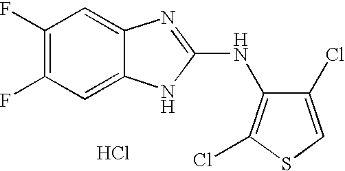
C1(F)=C(F)C=C2C(=C1)N=C(NC1=C(Cl)SC=C1Cl)N2.Cl
